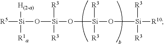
O([Si](O[Si](O[Si]([R10])([R3])[R3])([R3])[R3])([R3])[R3])[Si]([R5])([H(2-a)])[R1a]
